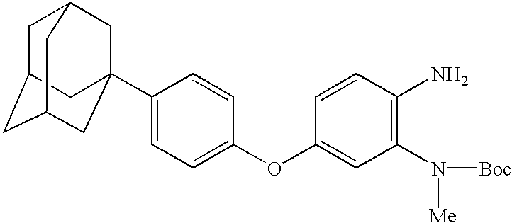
C1C2CC3CC(C4=CC=C(OC5=CC(N([Me])[Boc])=C(N)C=C5)C=C4)(CC1C3)C2
